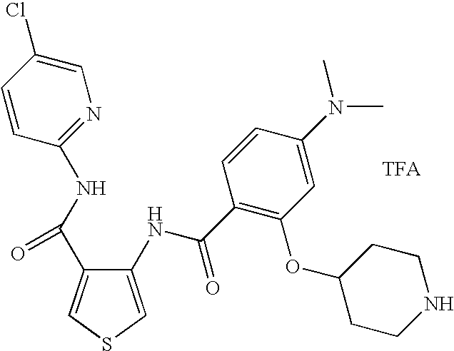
[TFA].C1(NC(C2=C(OC3CCNCC3)C=C(N(C)C)C=C2)=O)=CSC=C1C(NC1=NC=C(Cl)C=C1)=O
